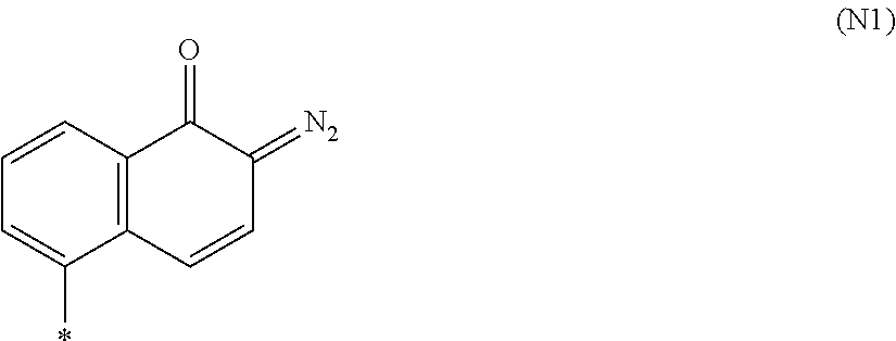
C1=CC2=C(C(*)=C1)C=CC(=[N2])C2=O
